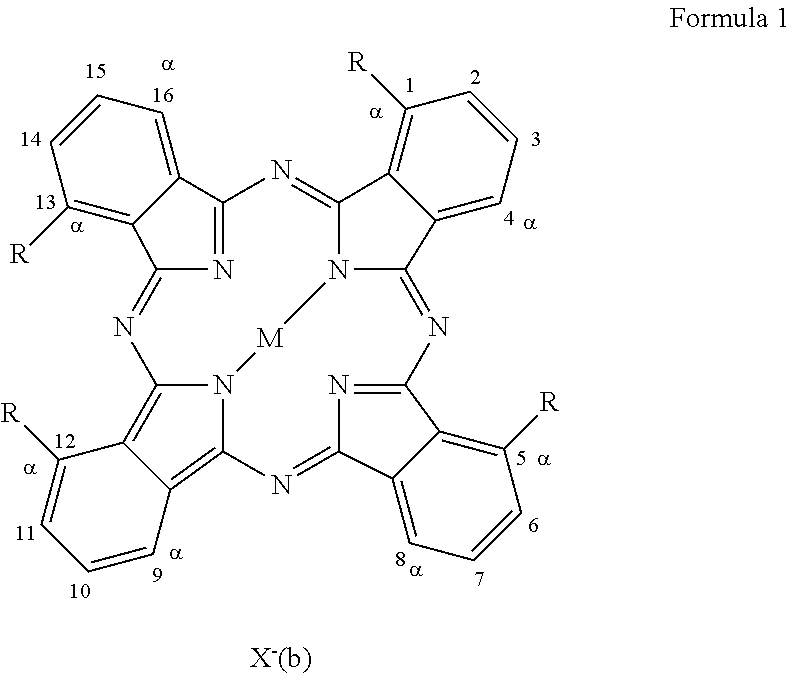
C12=NC(=NC3=C4C([R])=CC=CC4=C4N3[M]N3C(=N1)C1=C([R])C=CC=C1C3=NC1=NC(=N4)C3=CC=CC([R])=C13)C1=C([R])C=CC=C21
